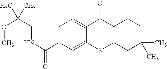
C1(C(NCC(C)(OC)C)=O)=CC=C2C(=C1)SC1=C(C2=O)CCC(C)(C)C1
